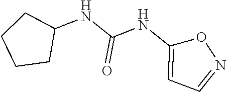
C1(NC(NC2=CC=NO2)=O)CCCC1
